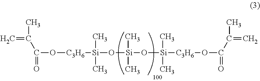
C=C(C)C(O[C3H6][Si](O[Si](O[Si]([C3H6]OC(C(C)=C)=O)(C)C)(C)C)(C)C)=O
